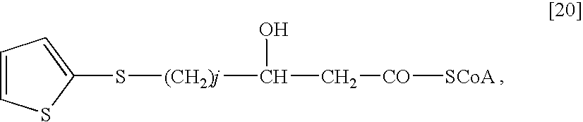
[(CH2)j](C(C[CO][SCoA])O)SC1=CC=CS1
